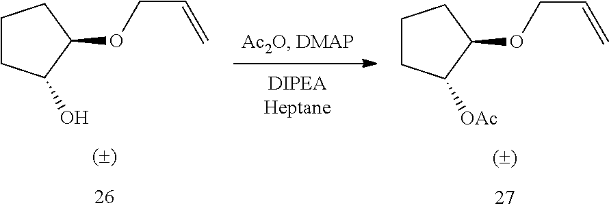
C1CC([OAc])C(OCC=C)C1.C1CC(O)C(OCC=C)C1
